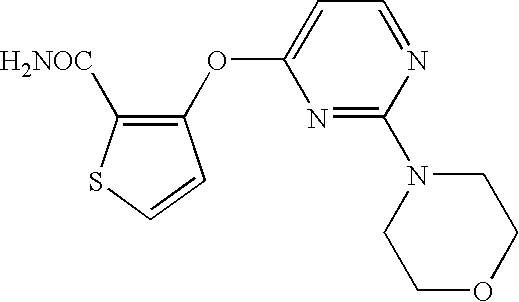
C1=C(OC2=C([H2NOC])SC=C2)N=C(N2CCOCC2)N=C1
